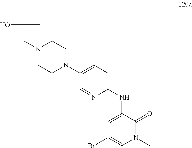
C1=C(NC2=CC=C(N3CCN(CC(C)(C)O)CC3)C=N2)C(=O)N(C)C=C1Br
